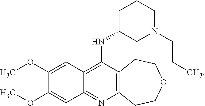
C12=C(N=C3C(=C1NC1CN(CCC)CCC1)C=C(OC)C(OC)=C3)CCOCC2
